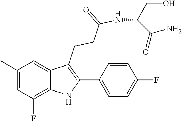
C1(C)=CC(F)=C2C(=C1)C(CCC(=O)NC(CO)C(N)=O)=C(C1=CC=C(F)C=C1)N2
